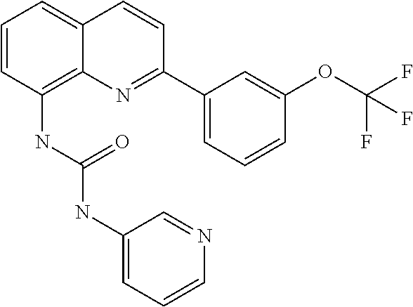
N(C1=C2C(=CC=C1)C=CC(C1=CC=CC(OC(F)(F)F)=C1)=N2)C(NC1=CC=CN=C1)=O
